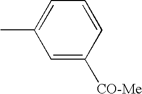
C1=C([CO-Me])C=CC=C1C
